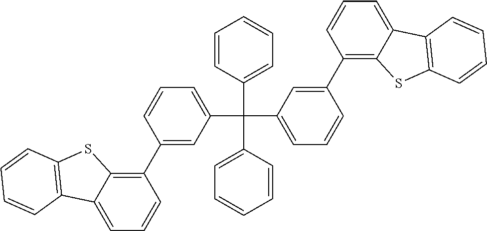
C1=C2C(=C(C3=CC(C(C4=CC=CC=C4)(C4=CC=CC=C4)C4=CC=CC(C5=C6C(=CC=C5)C5=C(S6)C=CC=C5)=C4)=CC=C3)C=C1)SC1=C2C=CC=C1
